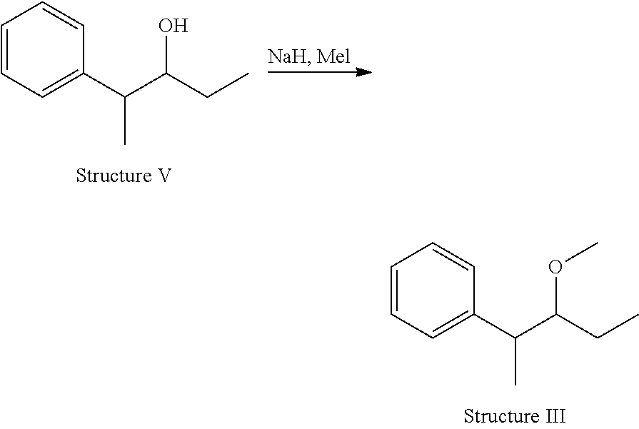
C1=CC=C(C(C(CC)OC)C)C=C1.C1=CC=C(C(C(CC)O)C)C=C1
